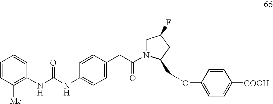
C1=CC=CC(NC(NC2=CC=C(CC(N3CC(F)CC3COC3=CC=C([COOH])C=C3)=O)C=C2)=O)=C1[Me]
